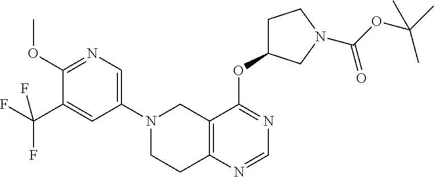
N1(C2=CN=C(OC)C(C(F)(F)F)=C2)CCC2=C(C1)C(OC1CCN(C(OC(C)(C)C)=O)C1)=NC=N2
